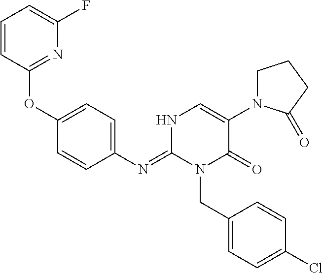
C1(OC2=NC(F)=CC=C2)=CC=C(N=C2N(CC3=CC=C(Cl)C=C3)C(=O)C(N3CCCC3=O)=CN2)C=C1
